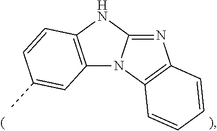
N12C(=NC3=C1C=CC=C3)NC1=C2C=C(C)C=C1
